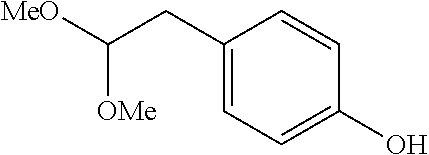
C1(CC([MeO])[OMe])=CC=C(O)C=C1
